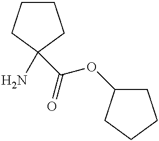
C1CCC(N)(C(=O)OC2CCCC2)C1
